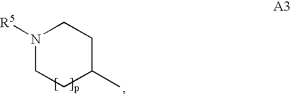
C1CC(C)CCN1[R5]
